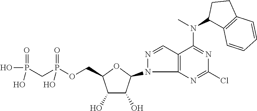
P(=O)(O)(O)CP(=O)(O)OCC1C(O)C(O)C(N2N=CC3=C2N=C(Cl)N=C3N(C)C2C3=C(C=CC=C3)CC2)O1
